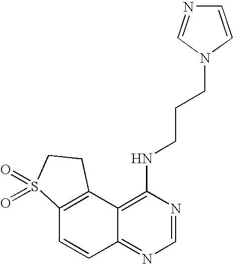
C12=C(C3=C(NCCCN4C=NC=C4)N=CN=C3C=C1)CCS2(=O)=O
